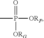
CP(=O)([ORF])[ORG]
